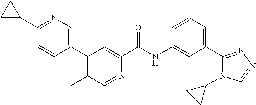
C1(C2=C(C)C=NC(C(=O)NC3=CC(C4=NN=CN4C4CC4)=CC=C3)=C2)=CN=C(C2CC2)C=C1
